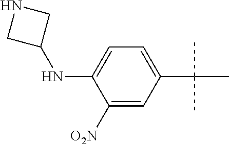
C1(C(C)(C)C)=CC=C(NC2CNC2)C([O2N])=C1
